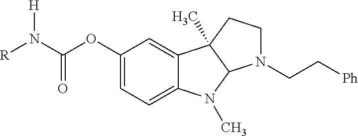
C1(OC(N([R])[H])=O)=CC=C2C(=C1)C1(C)C(N2C)N(CC[Ph])CC1
